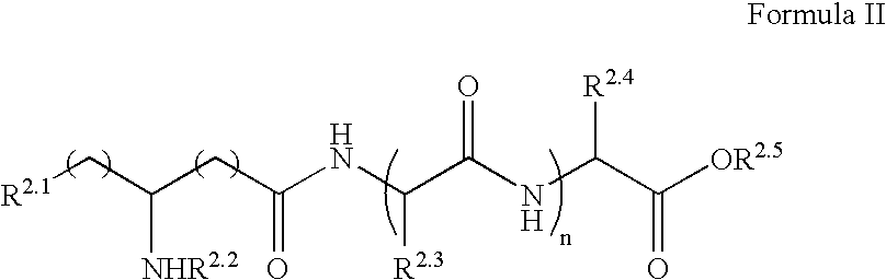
[R2.1]CC(CC(NC(C(NC(C([OR2.5])=O)[R2.4])=O)[R2.3])=O)[NHR2.2]
